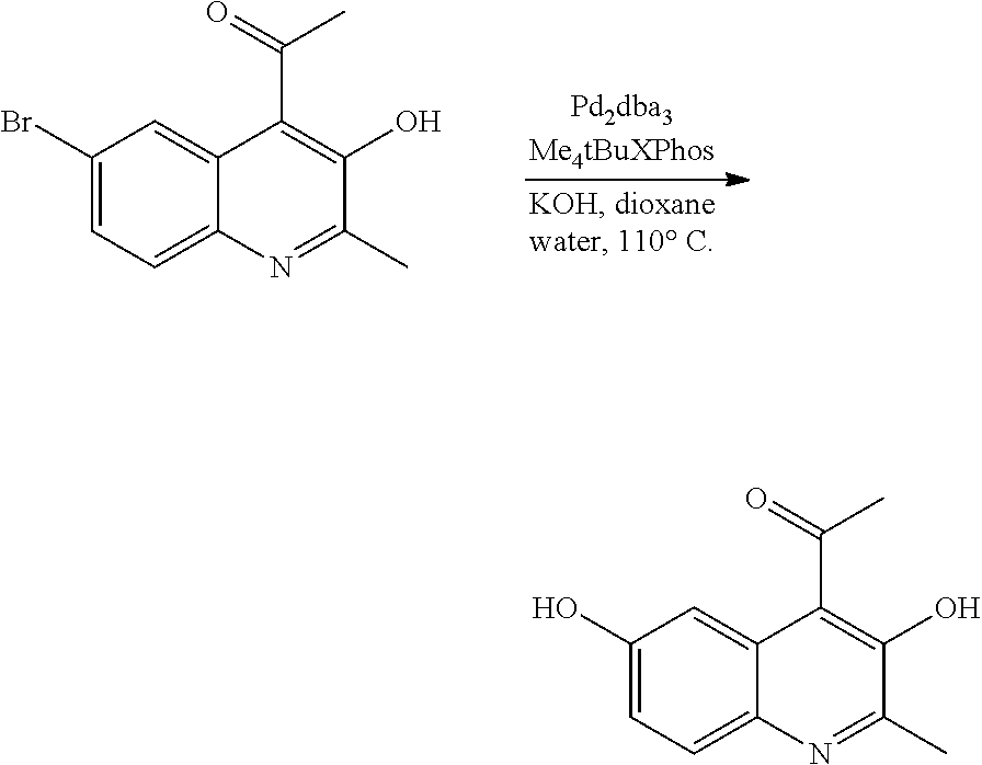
C1(Br)=CC=C2C(=C1)C(C(C)=O)=C(O)C(C)=N2.C1(O)=CC=C2C(=C1)C(C(C)=O)=C(O)C(C)=N2
